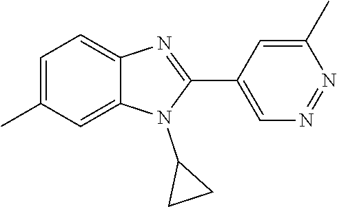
C1=C(C)C=C2C(=C1)N=C(C1=CN=NC(C)=C1)N2C1CC1
